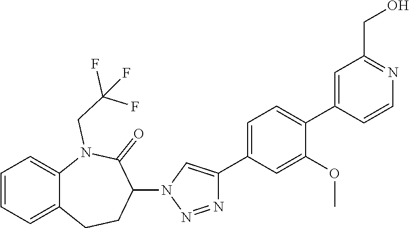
C1=C2C(=CC=C1)CCC(N1C=C(C3=CC=C(C4=CC(CO)=NC=C4)C(OC)=C3)N=N1)C(=O)N2CC(F)(F)F
